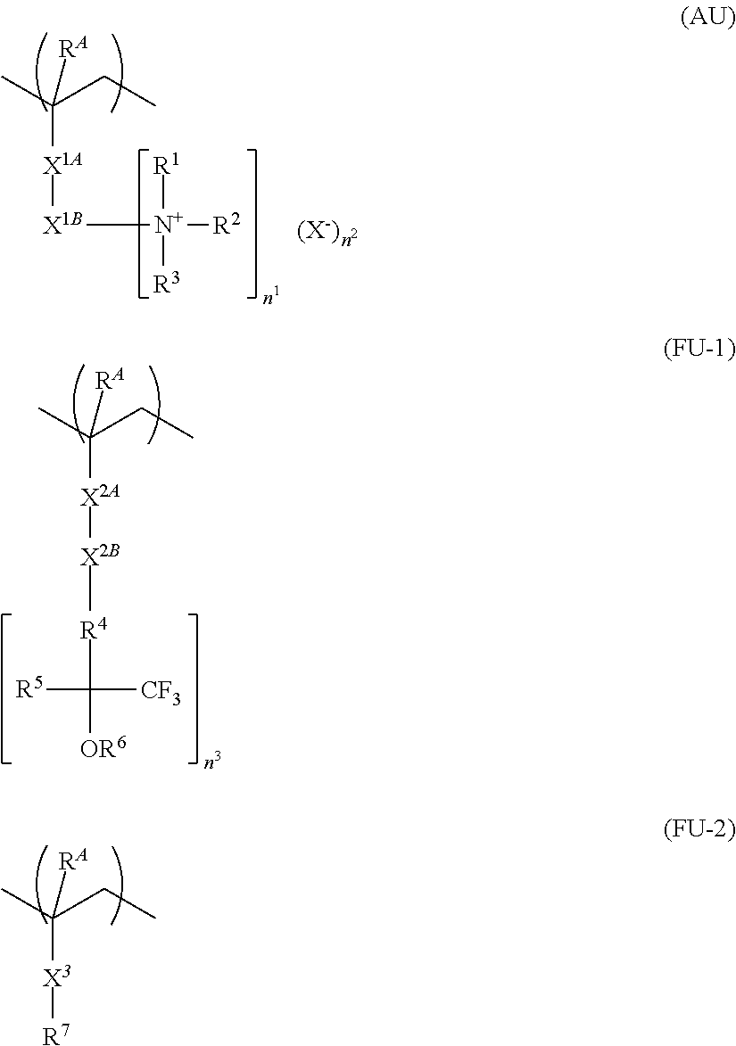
CC(CC)([RA])[X3][R7].[(X-)].CC(CC)([RA])[X1A][X1B][N+]([R1])([R3])[R2].CC(CC)([RA])[X2A][X2B][R4]C([CF3])([R5])[OR6]
